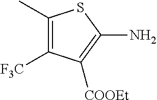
C1(C)=C([F3C])C([COOEt])=C(N)S1
